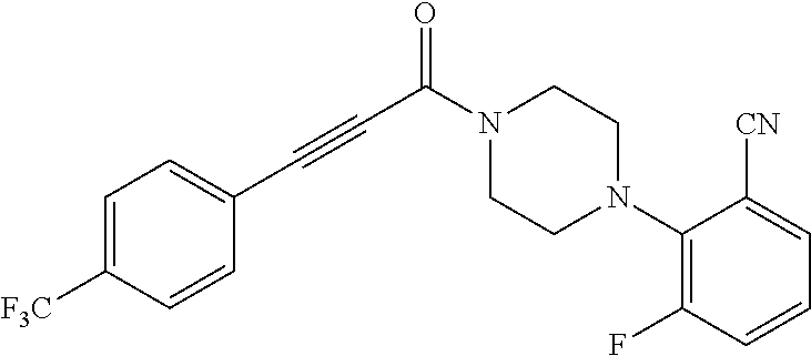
C(C(N1CCN(C2=C(F)C=CC=C2[CN])CC1)=O)#CC1=CC=C([F3C])C=C1
